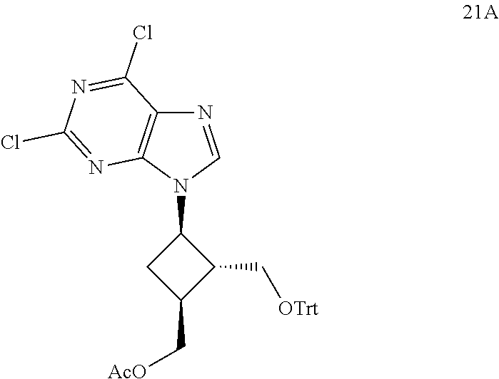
N1=CN(C2CC(C[AcO])C2C[OTrt])C2=C1C(Cl)=NC(Cl)=N2
